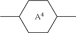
[A4].CC1CCC(C)CC1
